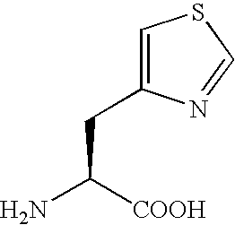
C(CC1=CSC=N1)([COOH])N
